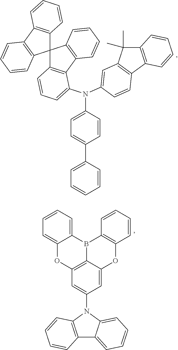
C12(C3=C(C4=C1C=CC=C4)C(N(C1=CC=C(C4=CC=CC=C4)C=C1)C1=CC4=C(C5=C(C4(C)C)C=CC=C5)C=C1)=CC=C3)C1=C(C3=C2C=CC=C3)C=CC=C1.C1=C(N2C3=C(C=CC=C3)C3=CC=CC=C23)C=C2C3=C1OC1=CC=CC=C1B3C1=C(O2)C=CC=C1
